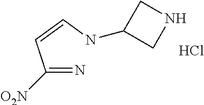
C(=N)(C=CNC1CNC1)[O2N].Cl
